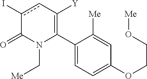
C1(C2=C([Y])cc(I)C(=O)N2C[Me])=CC=C(OCCO[Me])C=C1[Me]
